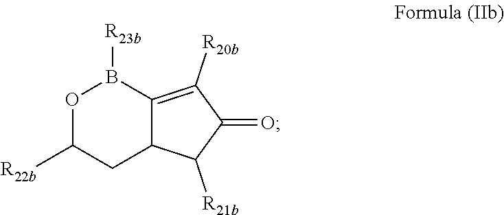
O1C([R22b])CC2C(=C([R20b])C(=O)C2[R21b])B1[R23b]
